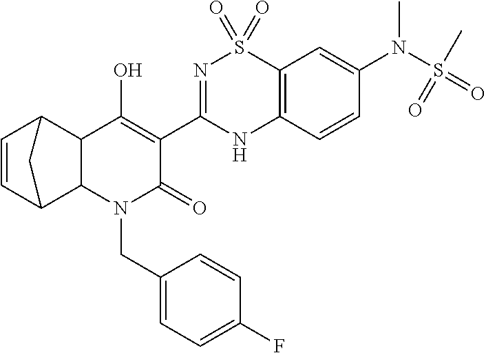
C1=CC2C3C(C1C2)C(O)=C(C1=NS(=O)(=O)C2=C(N1)C=CC(N(S(=O)(C)=O)C)=C2)C(=O)N3CC1=CC=C(F)C=C1
